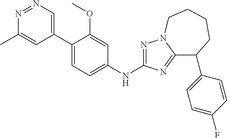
C1(C2=CN=NC(C)=C2)=CC=C(NC2=NN3C(=N2)C(C2=CC=C(F)C=C2)CCCC3)C=C1OC
